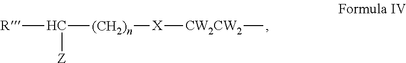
[R]C([(CH2)n][X][CW2CW2]C)[Z]
